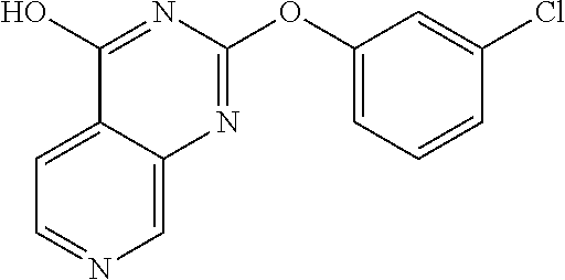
C1=NC=C2C(=C1)C(O)=NC(OC1=CC=CC(Cl)=C1)=N2
